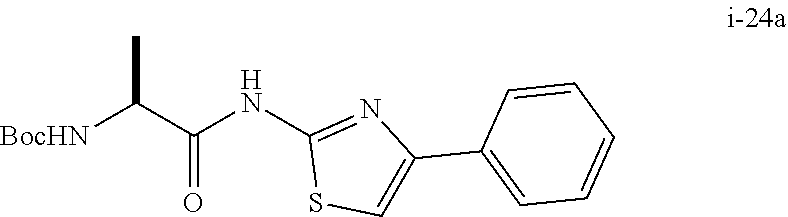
[BocHN]C(C(NC1=NC(C2=CC=CC=C2)=CS1)=O)C
